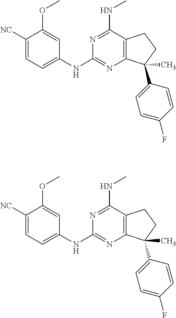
C1(NC2=CC=C([NC])C(OC)=C2)=NC2=C(CCC2(C2=CC=C(F)C=C2)C)C(NC)=N1.C1(NC2=CC=C([NC])C(OC)=C2)=NC2=C(CCC2(C2=CC=C(F)C=C2)C)C(NC)=N1
